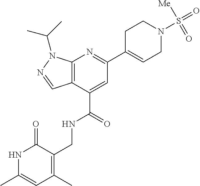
N1C(C)=CC(C)=C(CNC(C2=CC(C3=CCN(S(=O)([Me])=O)CC3)=NC3=C2C=NN3C(C)C)=O)C1=O
